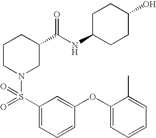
C1(OC2=CC=CC=C2C)=CC(S(=O)(N2CC(C(NC3CCC(O)CC3)=O)CCC2)=O)=CC=C1
